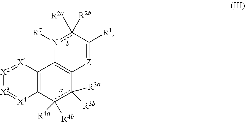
C12=C(c([R4b])([R4a])c([R3a])([R3b])C3=C1n([R7])c([R2a])([R2b])C([R1])=[Z]3)[X4]=[X3][X2]=[X1]2
